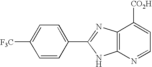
C1([F3C])=CC=C(C2=NC3=C(N2)N=CC=C3[CO2H])C=C1
